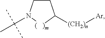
C1CN(C(C)(C)C)[(   )m]C1[(CH2)n][Ar]
